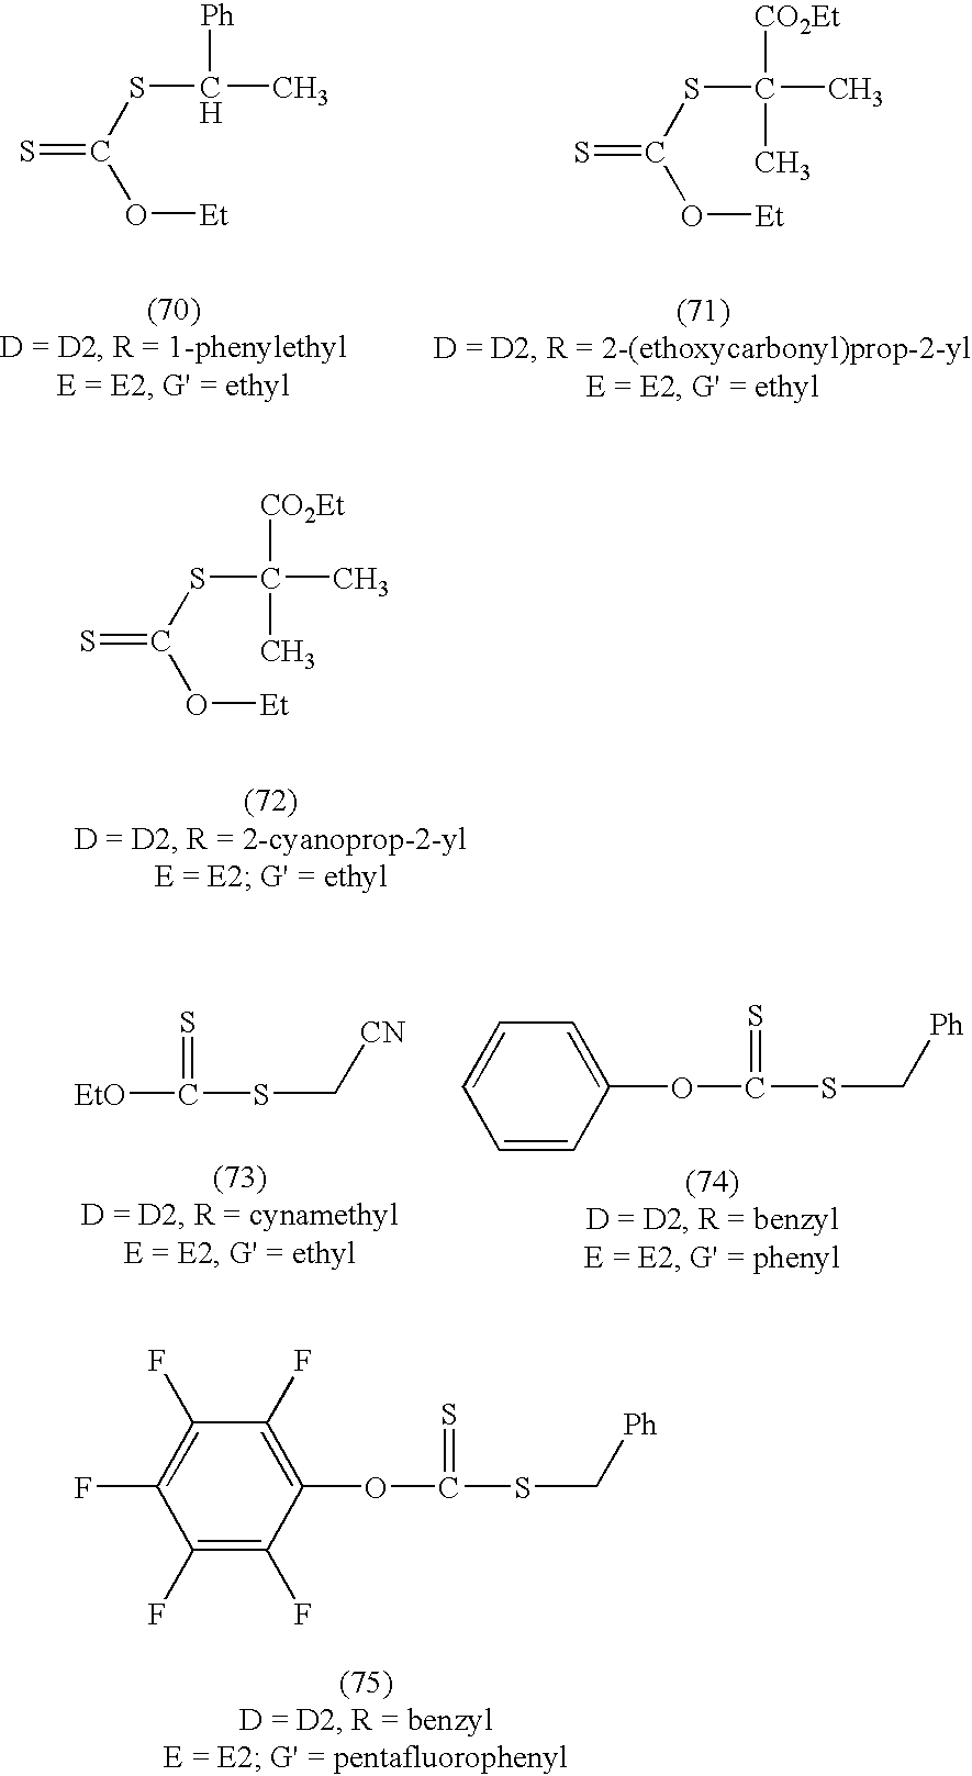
S=C(SC(C)[Ph])O[Et].S=C(SC(C)([CO2Et])C)O[Et].S=C(SC(C)([CO2Et])C)O[Et].[EtO]C(SC[CN])=S.O(C(SC[Ph])=S)C1=CC=CC=C1.C1(F)=C(F)C(OC(SC[Ph])=S)=C(F)C(F)=C1F
